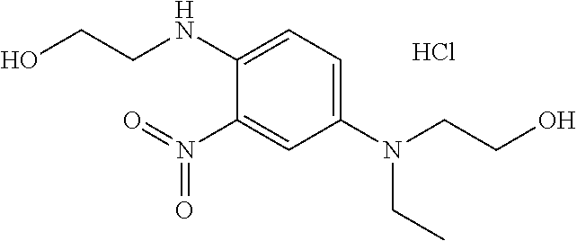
C1(NCCO)=CC=C(N(CCO)CC)C=C1N(=O)=O.Cl
